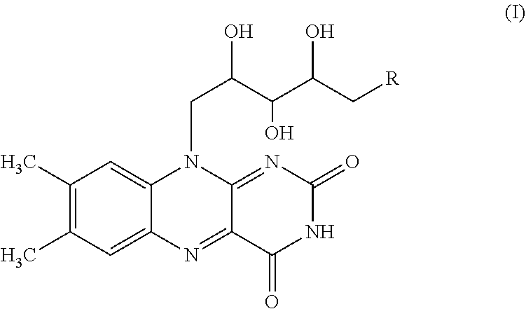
C1(C)=C(C)C=C2C(=C1)N(CC(C(C(C[R])O)O)O)C1=NC(=O)NC(=O)C1=N2
